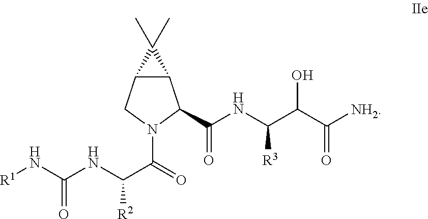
C12C(C(C(NC(C(C([NH2])=O)O)[R3])=O)N(C(=O)C(NC(N[R1])=O)[R2])C1)C2(C)C
